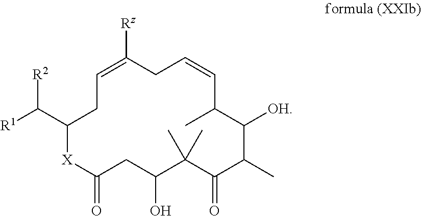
C1=C([Rz])CC=CC(C)C([OH])C(C)C(=O)C(C)(C)C(O)CC(=O)[X]C(C([R1])[R2])C1
